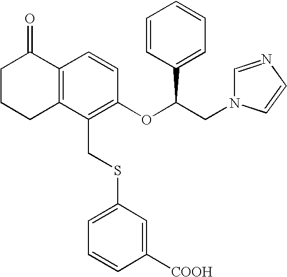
C12=C(C(CSC3=CC=CC([COOH])=C3)=C(OC(CN3C=NC=C3)C3=CC=CC=C3)C=C1)CCCC2=O
